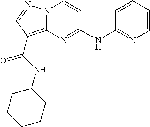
N(C1=NC2=C(C(=O)NC3CCCCC3)C=NN2C=C1)C1=NC=CC=C1
